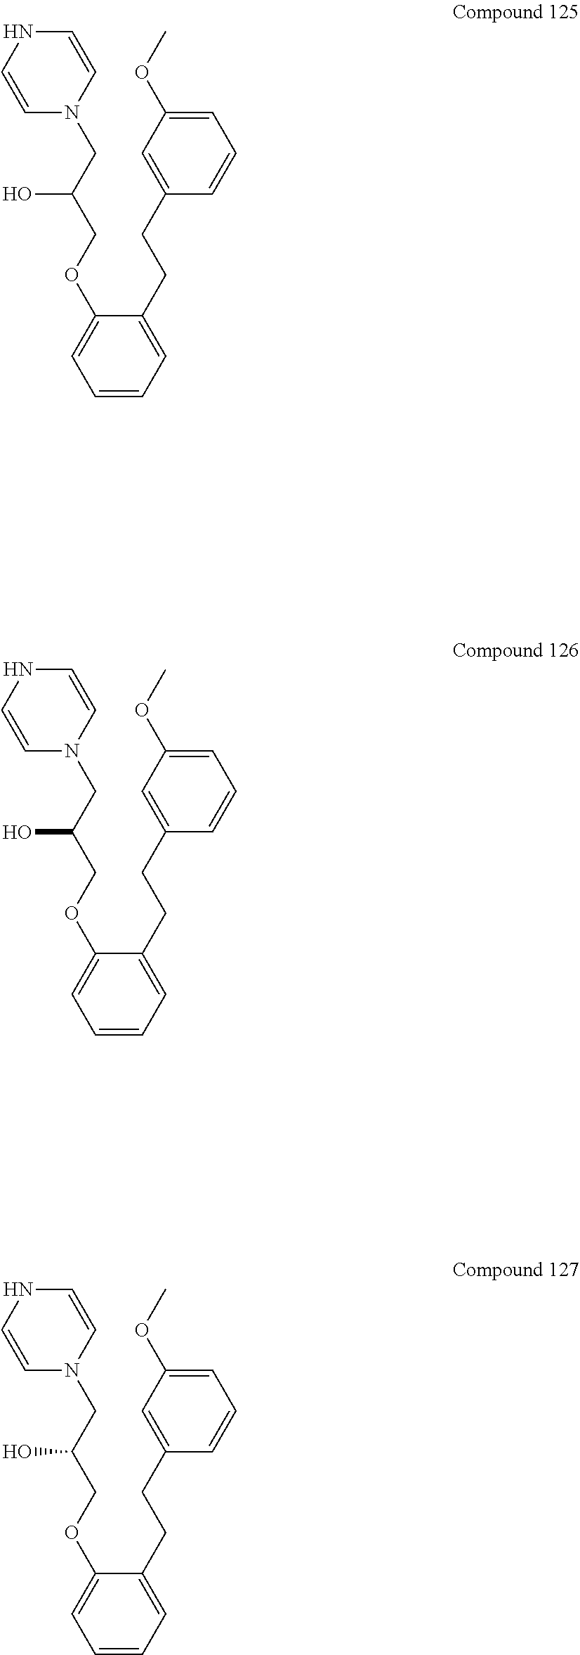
C1=CNC=CN1CC(COC1=CC=CC=C1CCC1=CC(OC)=CC=C1)O.C1=CNC=CN1CC(COC1=CC=CC=C1CCC1=CC(OC)=CC=C1)O.C1=CNC=CN1CC(COC1=CC=CC=C1CCC1=CC(OC)=CC=C1)O
